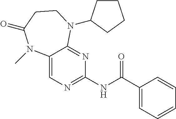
C1(NC(=O)C2=CC=CC=C2)=NC=C2C(=N1)N(C1CCCC1)CCC(=O)N2C
